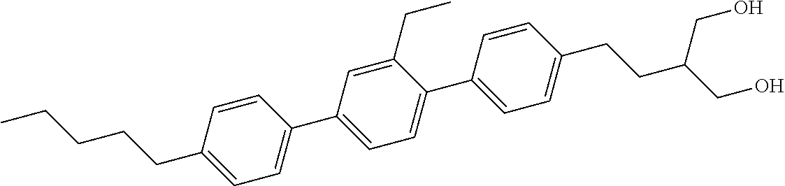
C1=C(C2=CC=C(CCCCC)C=C2)C=C(CC)C(C2=CC=C(CCC(CO)CO)C=C2)=C1
